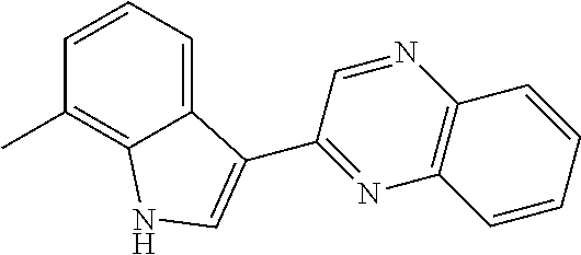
C1=CC=C2C(=C1C)NC=C2C1=NC2=C(N=C1)C=CC=C2
